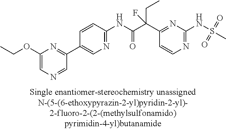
C1(NC(=O)C(C2=NC(NS(C)(=O)=O)=NC=C2)(CC)F)=NC=C(C2=NC(OCC)=CN=C2)C=C1
